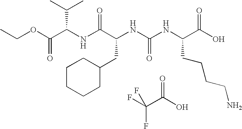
N(C(C(NC(NC(C(O)=O)CCCCN)=O)CC1CCCCC1)=O)C(C(OCC)=O)C(C)C.FC(C(O)=O)(F)F
